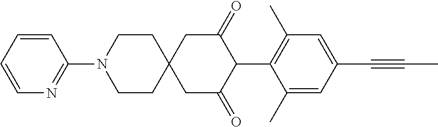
C1CN(C2=NC=CC=C2)CCC12CC(=O)C(C1=C(C)C=C(C#CC)C=C1C)C(=O)C2
